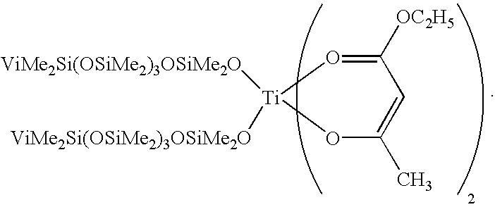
[Ti]1([ViMe2Si(OSiMe2)3OSiMe2O])([ViMe2Si(OSiMe2)3OSiMe2O])OC(C)=CC([OC2H5])=O1
